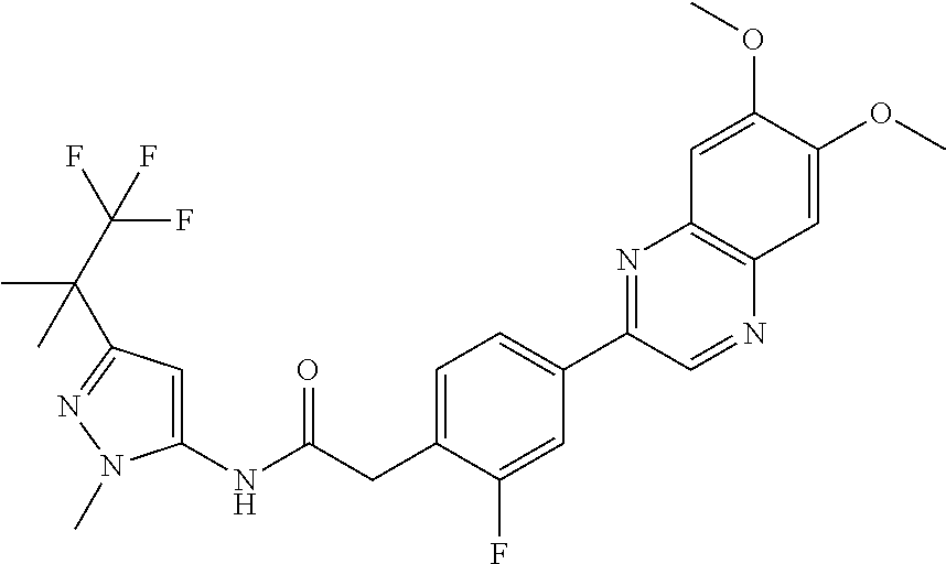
C1(NC(CC2=CC=C(C3=NC4=C(N=C3)C=C(OC)C(OC)=C4)C=C2F)=O)=CC(C(C(F)(F)F)(C)C)=NN1C
